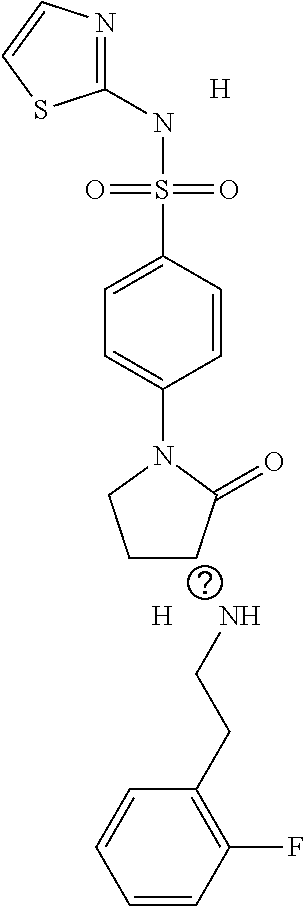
C1(NS(C2=CC=C(N3CCCC3=O)C=C2)(=O)=O)=NC=CS1.[H].[H].NCCC1=C(F)C=CC=C1
